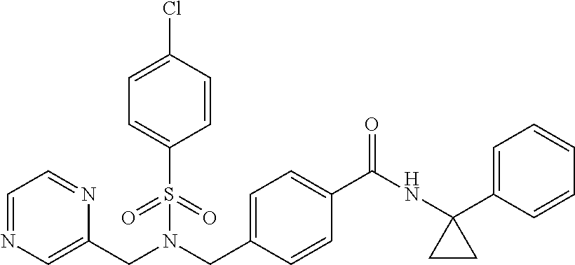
C(N(CC1=CC=C(C(NC2(C3=CC=CC=C3)CC2)=O)C=C1)S(C1=CC=C(Cl)C=C1)(=O)=O)C1=CN=CC=N1
